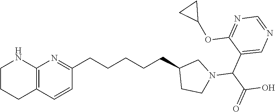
C(C1=CN=CN=C1OC1CC1)(C(O)=O)N1CC(CCCCCC2=NC3=C(C=C2)CCCN3)CC1
